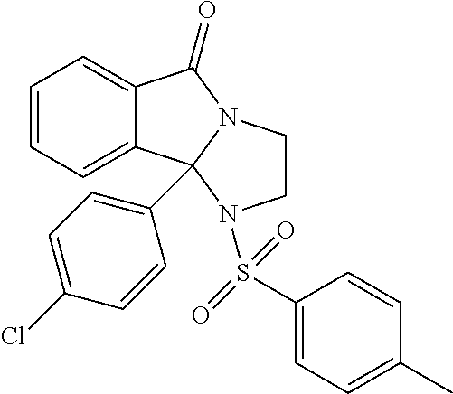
C1=CC=C2C(=C1)C1(C3=CC=C(Cl)C=C3)N(C2=O)CCN1S(=O)(C1=CC=C(C)C=C1)=O
